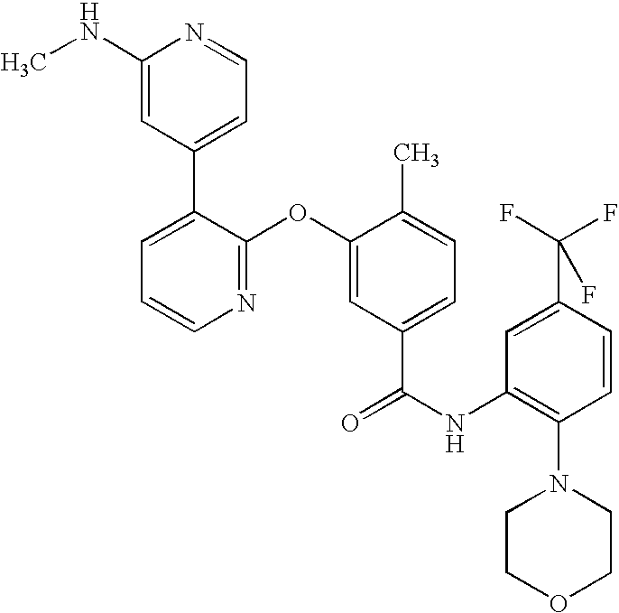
N1=C(OC2=CC(C(NC3=C(N4CCOCC4)C=CC(C(F)(F)F)=C3)=O)=CC=C2C)C(C2=CC=NC(NC)=C2)=CC=C1
